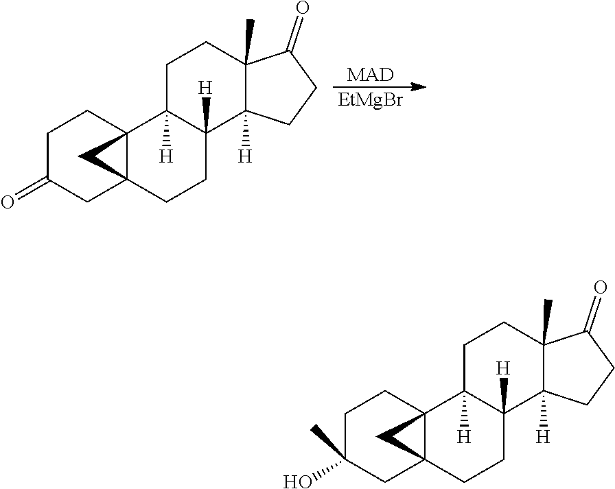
C1C(C)(O)CC23C(C1)(C1([H])C([H])(CC2)C2([H])C(C)(CC1)C(=O)CC2)C3.C1C(=O)CC23C(C1)(C1([H])C([H])(CC2)C2([H])C(C)(CC1)C(=O)CC2)C3.[MAD].[EtMgBr]
